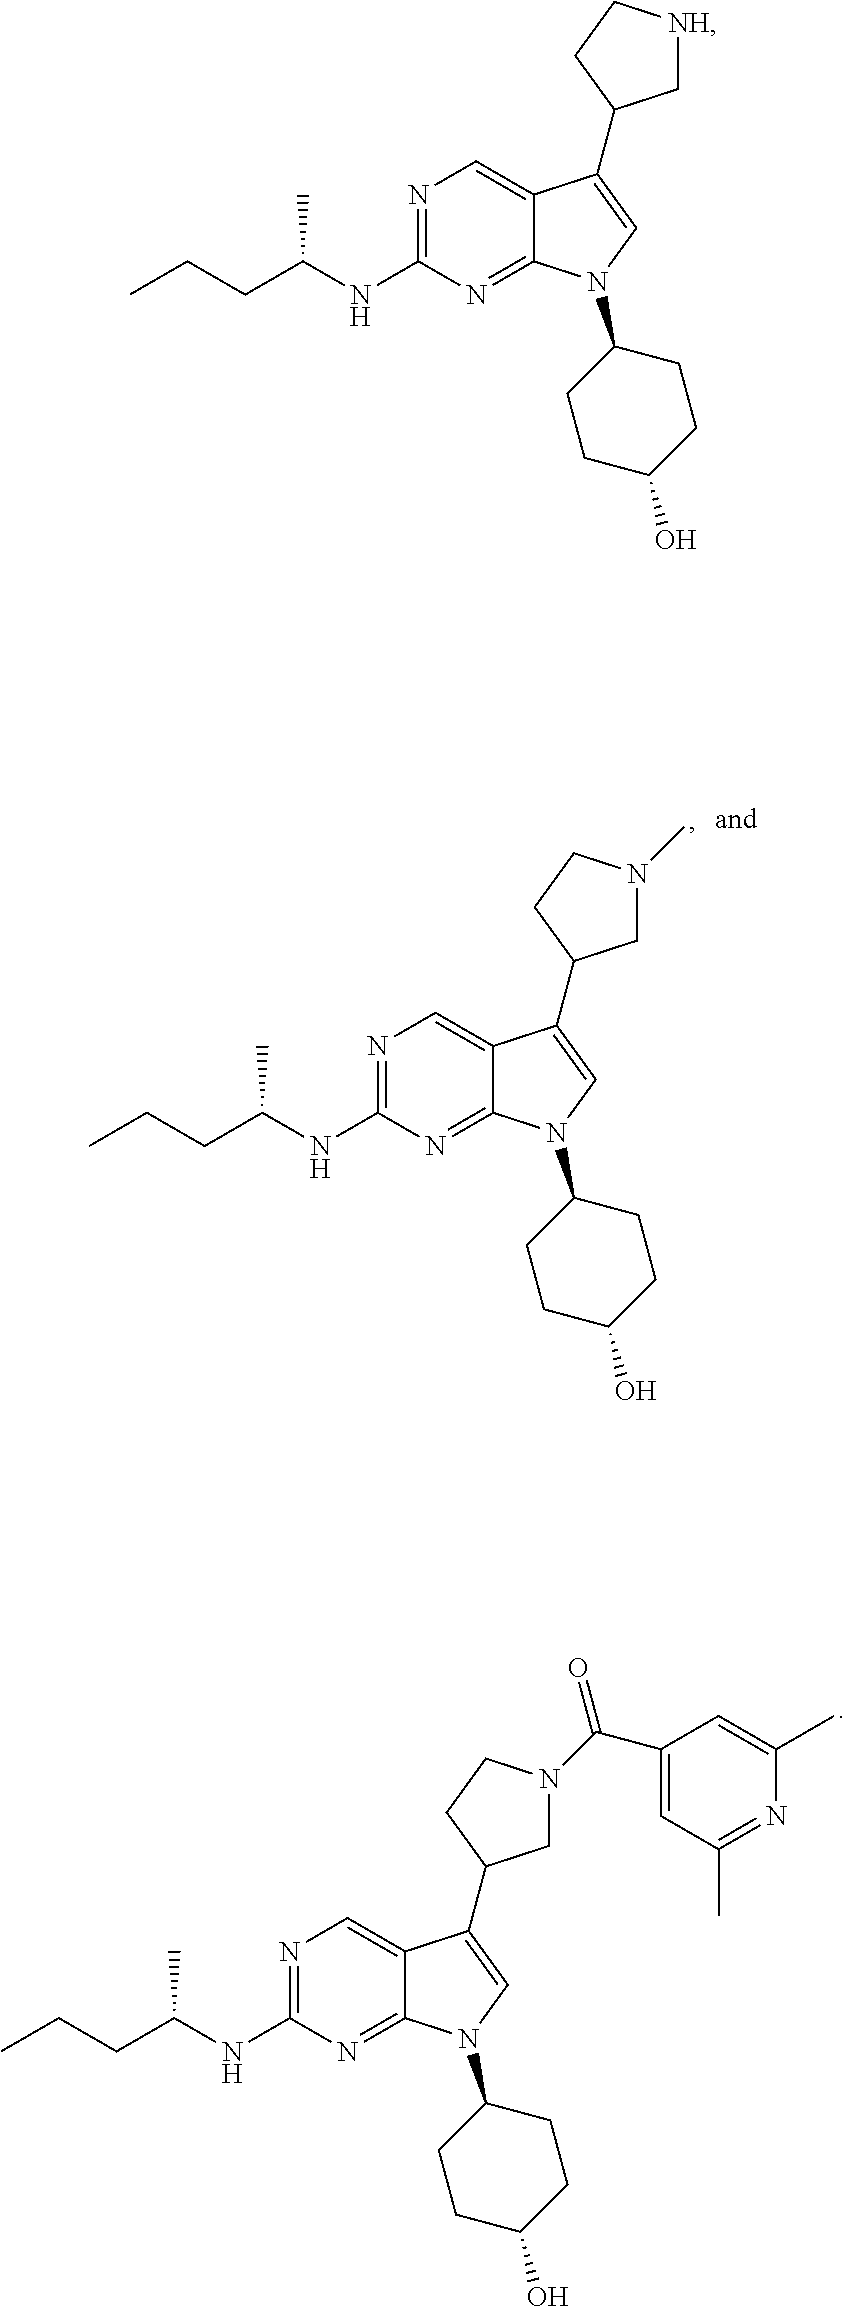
N1=C(NC(CCC)C)N=C2C(=C1)C(C1CN(C)CC1)=CN2C1CCC(O)CC1.N1=C(NC(CCC)C)N=C2C(=C1)C(C1CN(C(C3=CC(C)=NC(C)=C3)=O)CC1)=CN2C1CCC(O)CC1.N1=C(NC(CCC)C)N=C2C(=C1)C(C1C[NH]CC1)=CN2C1CCC(O)CC1
